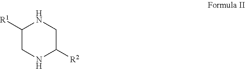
C1([R1])CNC([R2])CN1
